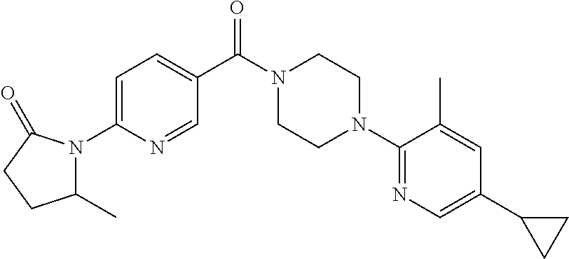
C1(C)N(C2=CC=C(C(N3CCN(C4=NC=C(C5CC5)C=C4C)CC3)=O)C=N2)C(=O)CC1
